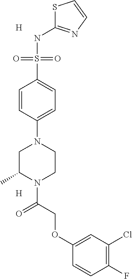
C1=CC(N2CCN(C(=O)COC3=CC(Cl)=C(F)C=C3)C(C)C2)=CC=C1S(NC1=NC=CS1)(=O)=O.[H].[H]
